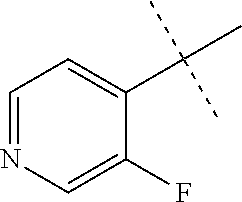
C1=NC=C(F)C(C(C)(C)C)=C1
